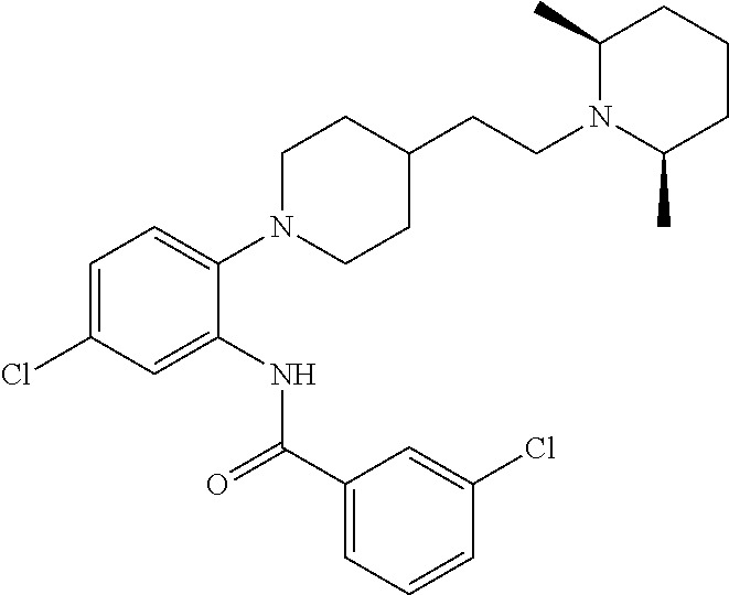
C1=C(Cl)C=C(NC(C2=CC=CC(Cl)=C2)=O)C(N2CCC(CCN3C(C)CCCC3C)CC2)=C1
